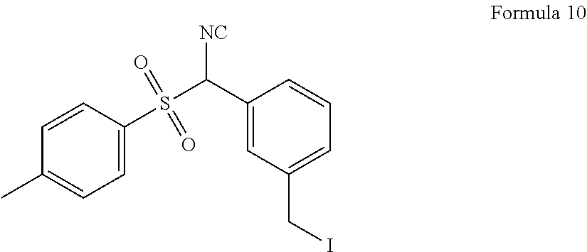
C1=CC(S(C([NC])C2=CC(CI)=CC=C2)(=O)=O)=CC=C1C
